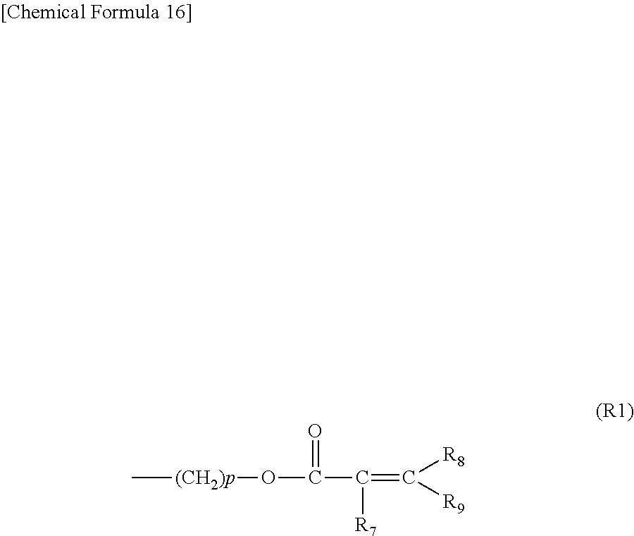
C[(CH2)p]OC(=O)C(=C([R8])[R9])[R7]
